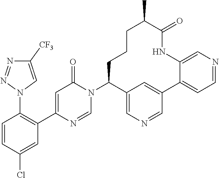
C1=NC(C2=C(N3C=C([CF3])N=N3)C=CC(Cl)=C2)=CC(=O)N1C1C2=CN=CC(=C2)C2=CC=NC=C2NC(=O)C(C)CCC1
